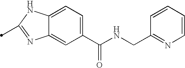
C1(C(NCC2=NC=CC=C2)=O)=CC=C2C(=C1)N=C(C)N2
